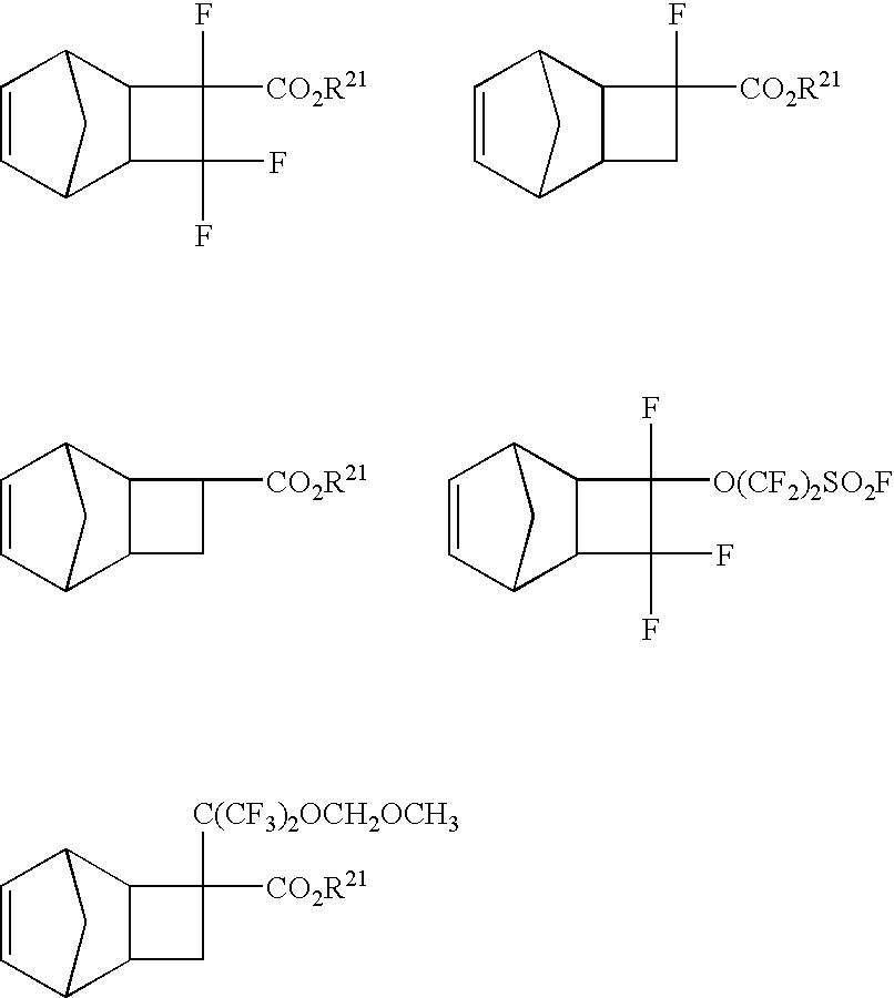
C1=CC2C3C(C1C2)C(F)(F)C3([CO2R21])F.C1=CC2C3C(C1C2)CC3([CO2R21])F.C1=CC2C3C(C1C2)CC3[CO2R21].C1=CC2C3C(C1C2)C(F)(F)C3([O(CF2)2SO2F])F.C1=CC2C3C(C1C2)CC3([CO2R21])[C(CF3)2OCH2OCH3]
